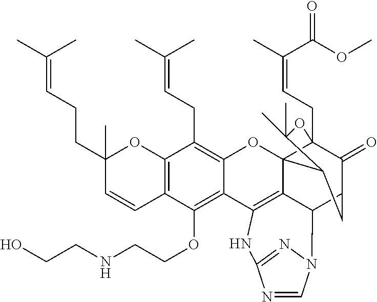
C12=C(C(OCCNCCO)=C3C(=C1CC=C(C)C)OC14C5(CC=C(C)C(OC)=O)C(=O)C(CC1C(C)(C)O5)C1C4=C3NC3=NN1C=N3)C=CC(CCC=C(C)C)(C)O2
